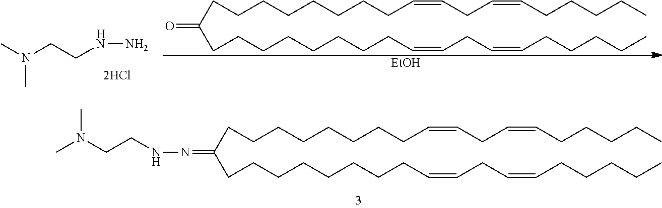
O=C(CCCCCCCCC=CCC=CCCCCC)CCCCCCCCC=CCC=CCCCCC.CN(CCNN)C.[EtOH].CN(CCNN=C(CCCCCCCCC=CCC=CCCCCC)CCCCCCCCC=CCC=CCCCCC)C
